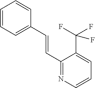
C1(C=CC2=CC=CC=C2)=NC=CC=C1C(F)(F)F
